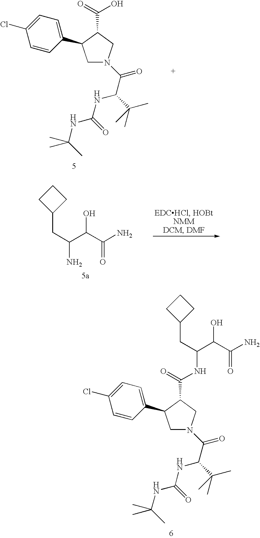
C1N(C(=O)C(C(C)(C)C)NC(NC(C)(C)C)=O)CC(C(=O)O)C1C1=CC=C(Cl)C=C1.C(C(C(N)=O)O)(CC1CCC1)N.C1N(C(=O)C(C(C)(C)C)NC(NC(C)(C)C)=O)CC(C(=O)NC(C(C(N)=O)O)CC2CCC2)C1C1=CC=C(Cl)C=C1
